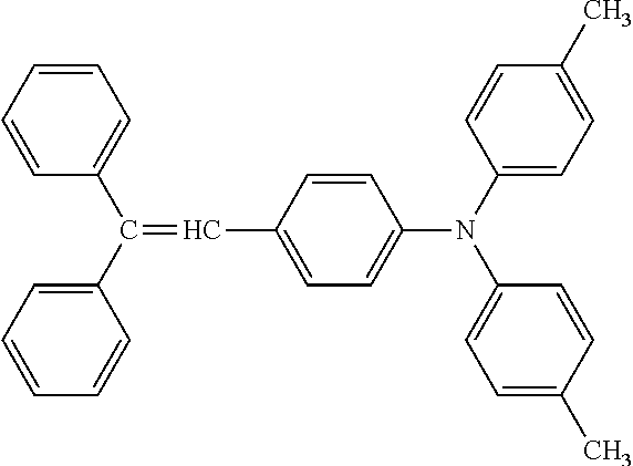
C1=CC=CC(C(C2=CC=CC=C2)=CC2=CC=C(N(C3=CC=C(C)C=C3)C3=CC=C(C)C=C3)C=C2)=C1
